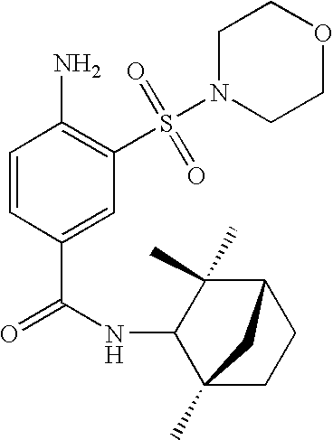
C1=CC(C(=O)NC2C3(C)CCC(C2(C)C)C3)=CC(S(N2CCOCC2)(=O)=O)=C1N
